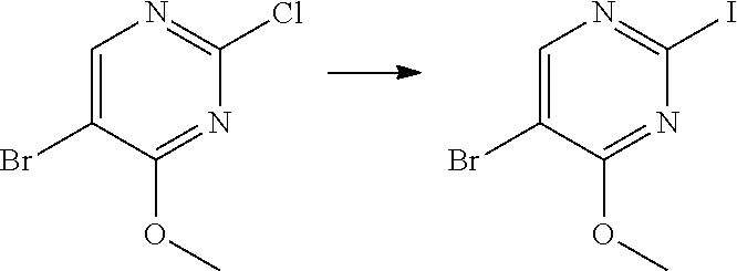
C1=C(Br)C(OC)=NC(Cl)=N1.C1=C(Br)C(OC)=NC(I)=N1
